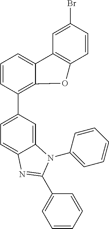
C1=CC(C2=CC=C3C(=C2)N(C2=CC=CC=C2)C(C2=CC=CC=C2)=N3)=C2C(=C1)C1=C(C=CC(Br)=C1)O2
